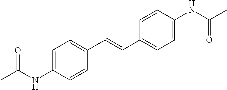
O=C(C)NC1=CC=C(C=CC2=CC=C(NC(=O)C)C=C2)C=C1
